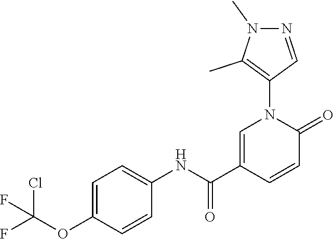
C1=C(C(NC2=CC=C(OC(F)(Cl)F)C=C2)=O)C=CC(=O)N1C1=C(C)N(C)N=C1
